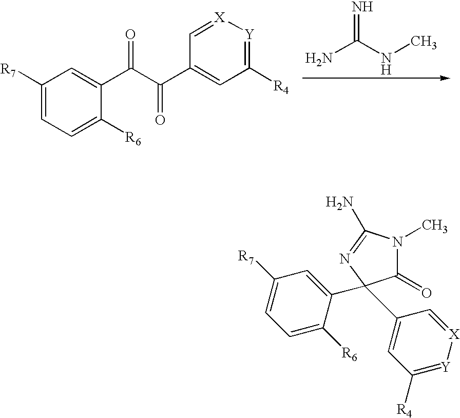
NC(NC)=N.C1([R7])=CC=C([R6])C(C(C(C2=CC([R4])=[Y][X]=C2)=O)=O)=C1.C1(=O)N(C)C(N)=NC1(C1=CC([R7])=CC=C1[R6])C1=CC([R4])=[Y][X]=C1
